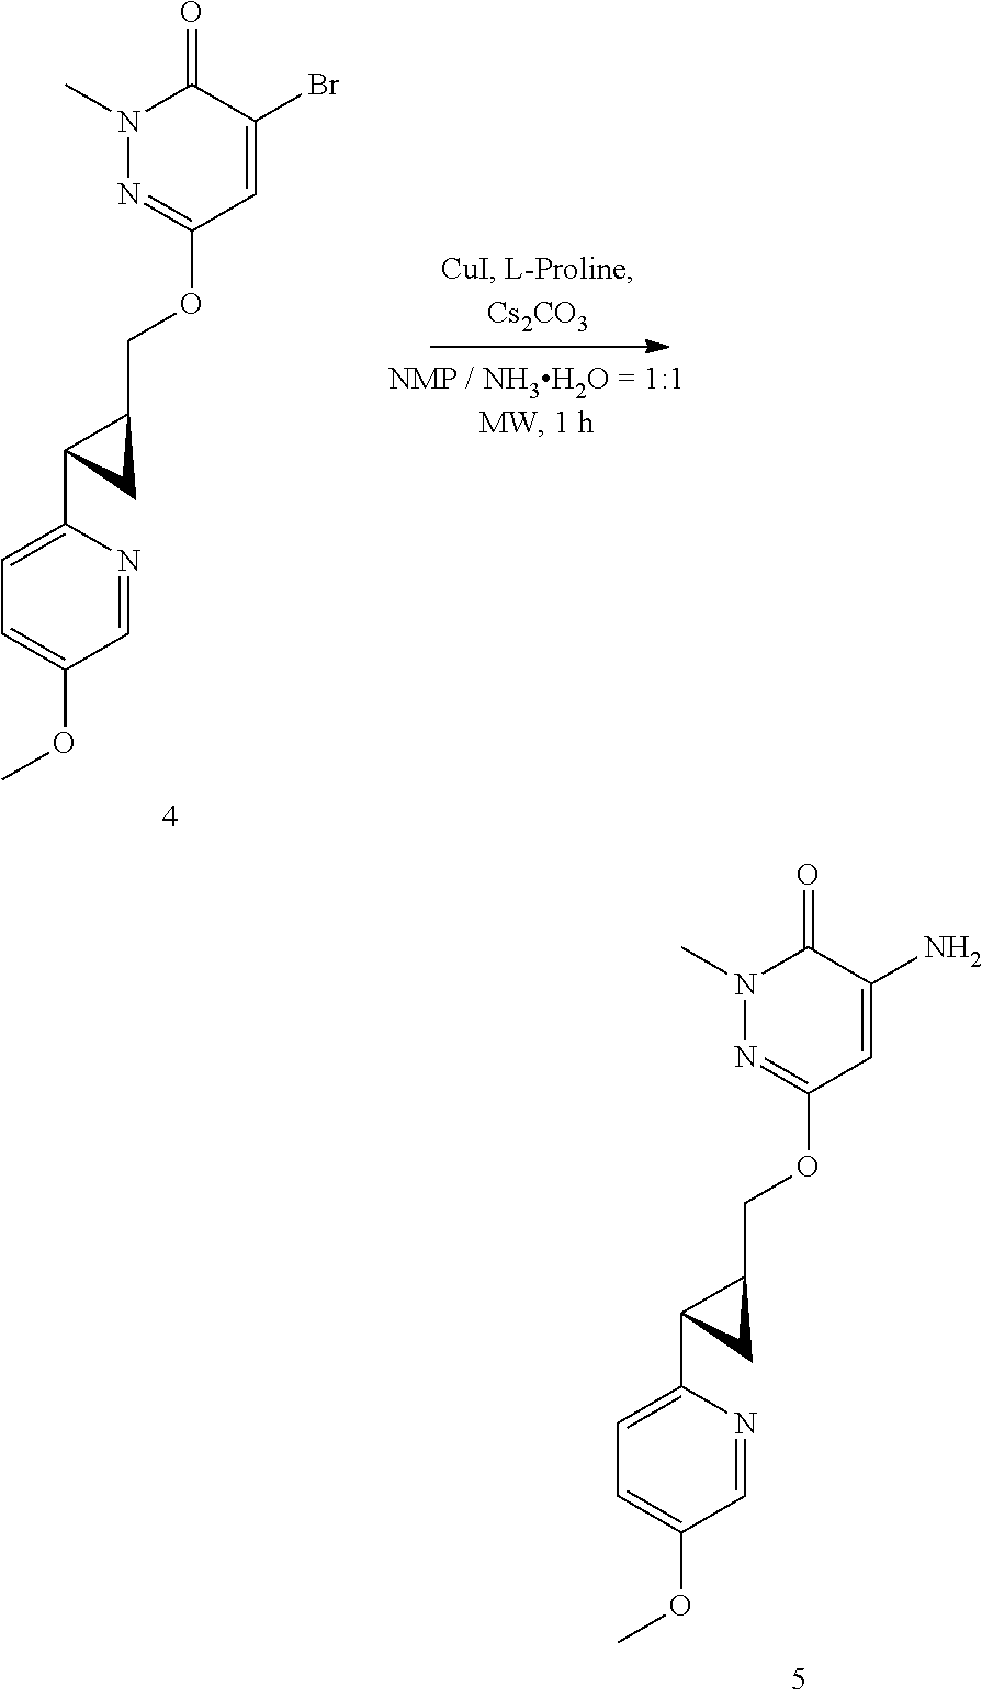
C1(=O)N(C)N=C(OCC2C(C3=CC=C(OC)C=N3)C2)C=C1N.C1(=O)N(C)N=C(OCC2C(C3=CC=C(OC)C=N3)C2)C=C1Br
